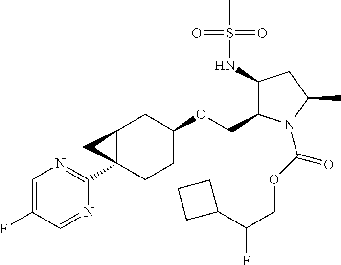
C1=C(F)C=NC(C23CCC(OCC4C(NS(C)(=O)=O)CC(C)N4C(OCC(C4CCC4)F)=O)CC2C3)=N1
